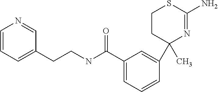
C1=CC=C(CCNC(C2=CC=CC(C3(C)N=C(N)SCC3)=C2)=O)C=N1
